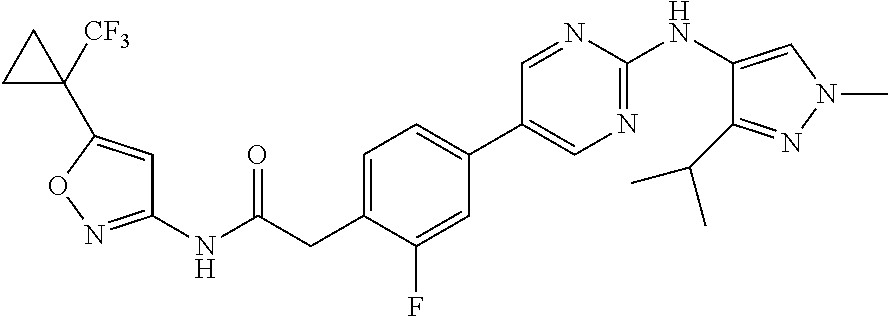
C1(NC(CC2=CC=C(C3=CN=C(NC4=CN(C)N=C4C(C)C)N=C3)C=C2F)=O)=NOC(C2([CF3])CC2)=C1
